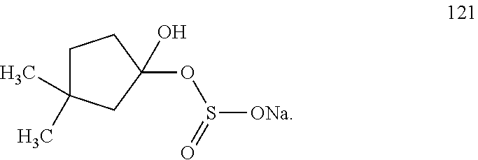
C1C(C)(C)CC(O)(OS([ONa])=O)C1
